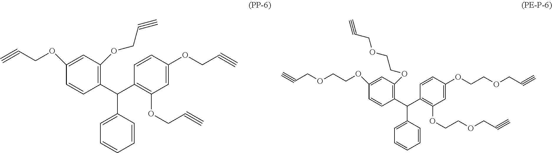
C1(C(C2=CC=CC=C2)C2=C(OCCOCC#C)C=C(OCCOCC#C)C=C2)=C(OCCOCC#C)C=C(OCCOCC#C)C=C1.C1(C(C2=CC=CC=C2)C2=C(OCC#C)C=C(OCC#C)C=C2)=C(OCC#C)C=C(OCC#C)C=C1
